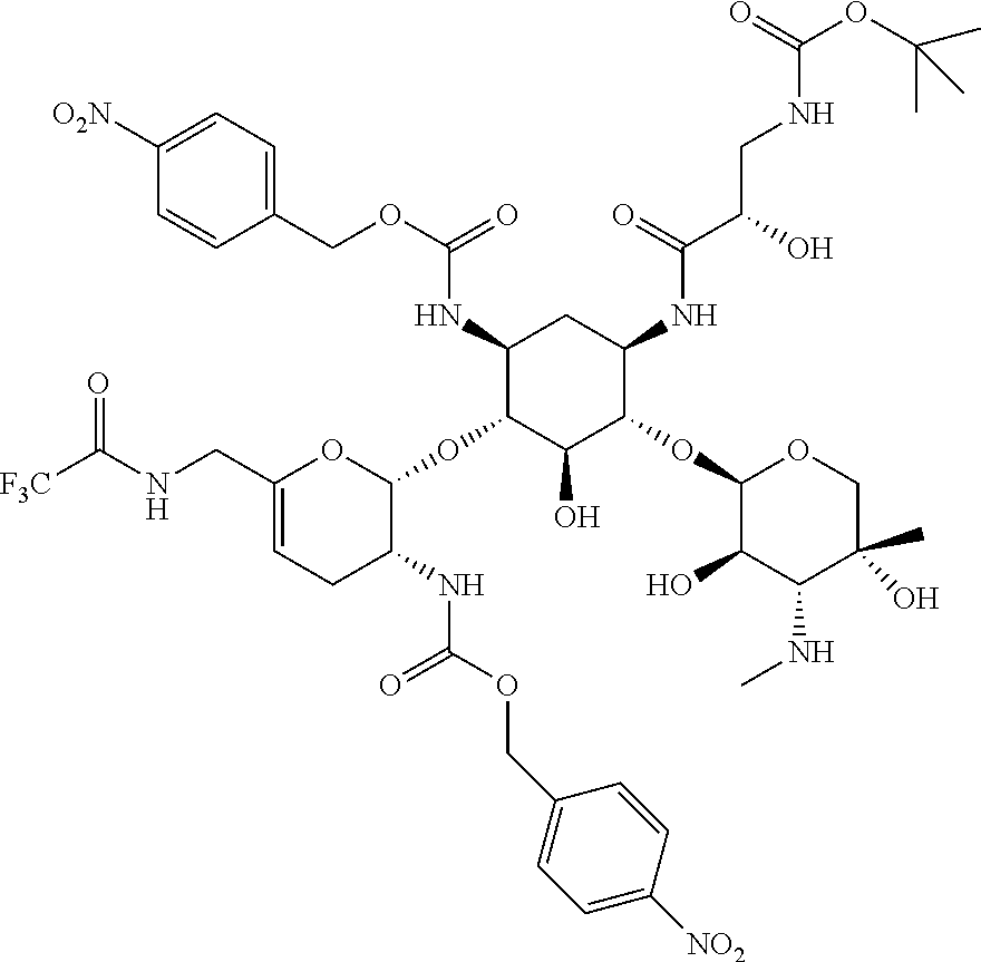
C1(NC(OCC2=CC=C([O2N])C=C2)=O)C(OC2OC(CNC(=O)[F3C])=CCC2NC(=O)OCC2=CC=C([NO2])C=C2)C(O)C(OC2C(O)C(NC)C(C)(O)CO2)C(NC(C(CNC(OC(C)(C)C)=O)O)=O)C1
